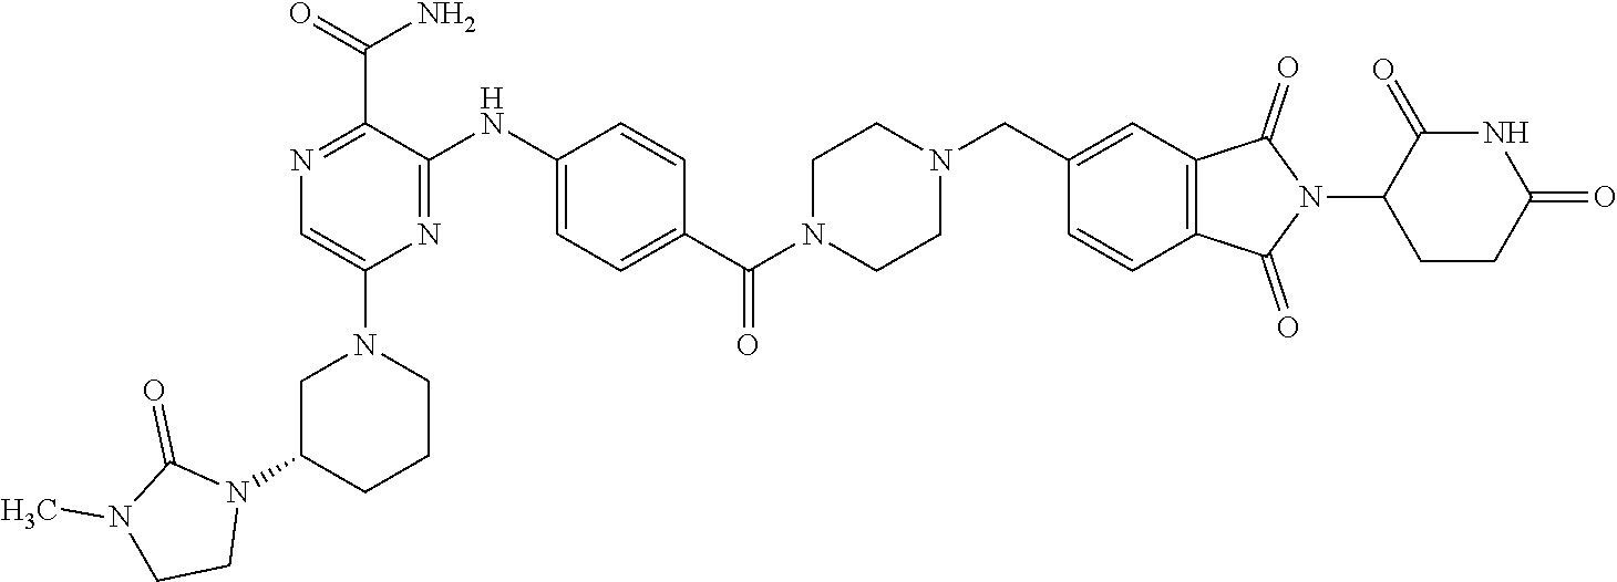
C1C(N2C(=O)N(C)CC2)CCCN1C1=CN=C(C(N)=O)C(NC2=CC=C(C(N3CCN(CC4=CC5=C(C=C4)C(=O)N(C4C(=O)NC(=O)CC4)C5=O)CC3)=O)C=C2)=N1
